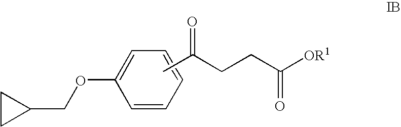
C1=C(OCC2CC2)C=CC=C1.CC(CCC([OR1])=O)=O
